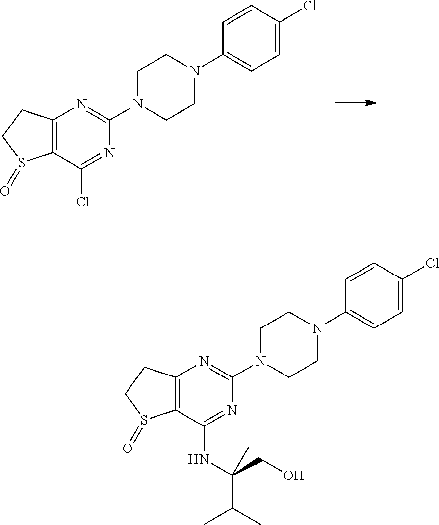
C12=C(C(Cl)=NC(N3CCN(C4=CC=C(Cl)C=C4)CC3)=N1)S(=O)CC2.C12=C(C(NC(C(C)C)(CO)C)=NC(N3CCN(C4=CC=C(Cl)C=C4)CC3)=N1)S(=O)CC2
